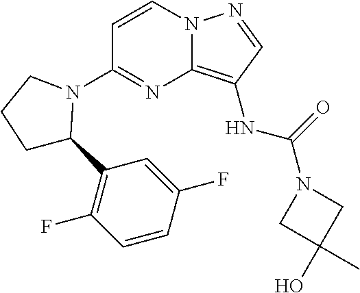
N12C(=C(NC(N3CC(O)(C)C3)=O)C=N1)N=C(N1C(C3=C(F)C=CC(F)=C3)CCC1)C=C2
